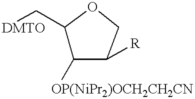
C1(C[DMTO])C([OP(NiPr2)OCH2CH2CN])C([R])CO1
